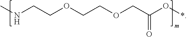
CNCCOCCOCC(O*)=O
